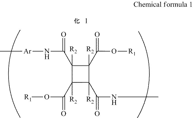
C[Ar]NC(=O)C1([R2])C(C(O[R1])=O)([R2])C(C(NC)=O)([R2])C1(C(O[R1])=O)[R2]
